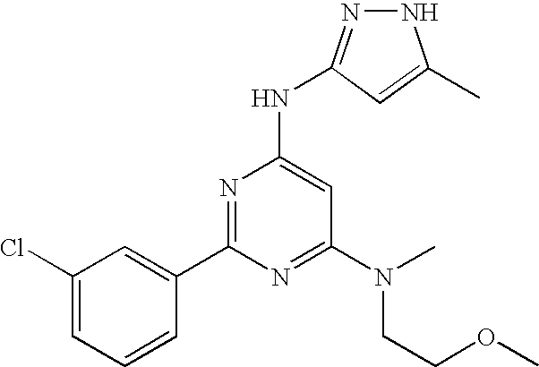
C1(C2=NC(NC3=NNC(C)=C3)=CC(N(CCOC)C)=N2)=CC(Cl)=CC=C1
